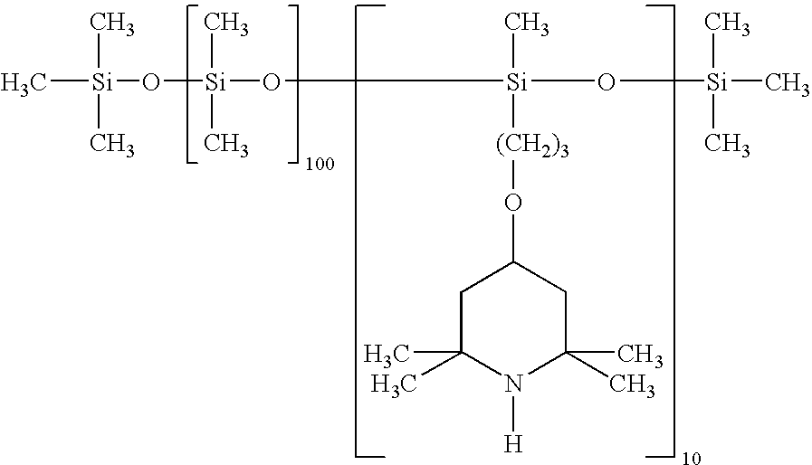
C[Si](C)(C)O[Si](C)(C)O[Si](C)([(CH2)3]OC1CC(C)(C)N([H])C(C)(C)C1)O[Si](C)(C)C
